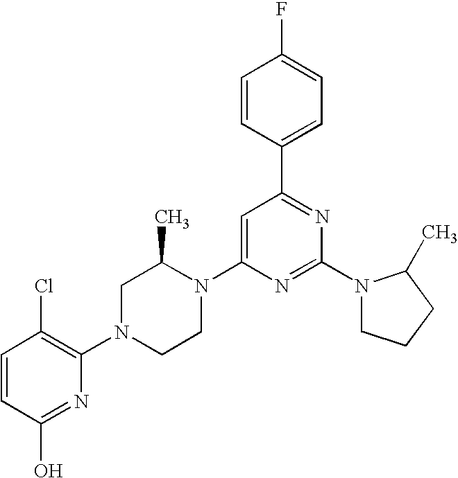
C1=CC(O)=NC(N2CCN(C3=CC(C4=CC=C(F)C=C4)=NC(N4CCCC4C)=N3)C(C)C2)=C1Cl
